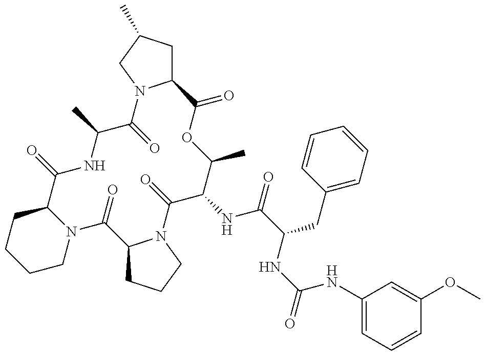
C1N2C(CCC1)C(=O)NC(C)C(=O)N1C(CC(C)C1)C(=O)OC(C)C(NC(=O)C(CC1=CC=CC=C1)NC(NC1=CC=CC(OC)=C1)=O)C(=O)N1C(C2=O)CCC1
